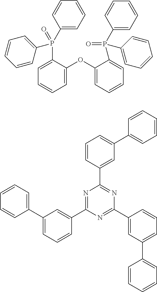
C1(P(C2=CC=CC=C2OC2=CC=CC=C2P(C2=CC=CC=C2)(C2=CC=CC=C2)=O)(C2=CC=CC=C2)=O)=CC=CC=C1.N1=C(C2=CC(C3=CC=CC=C3)=CC=C2)N=C(C2=CC(C3=CC=CC=C3)=CC=C2)N=C1C1=CC(C2=CC=CC=C2)=CC=C1
